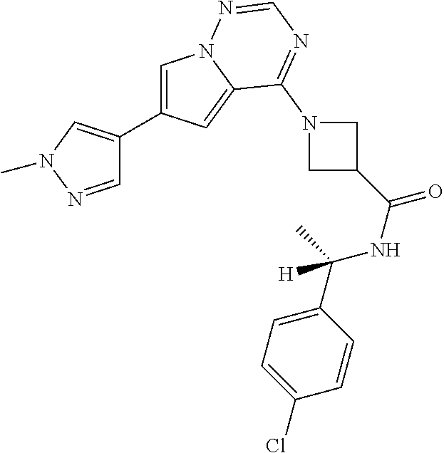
C1=C(C2=CN(C)N=C2)C=C2N1N=CN=C2N1CC(C(NC(C2=CC=C(Cl)C=C2)(C)[H])=O)C1
